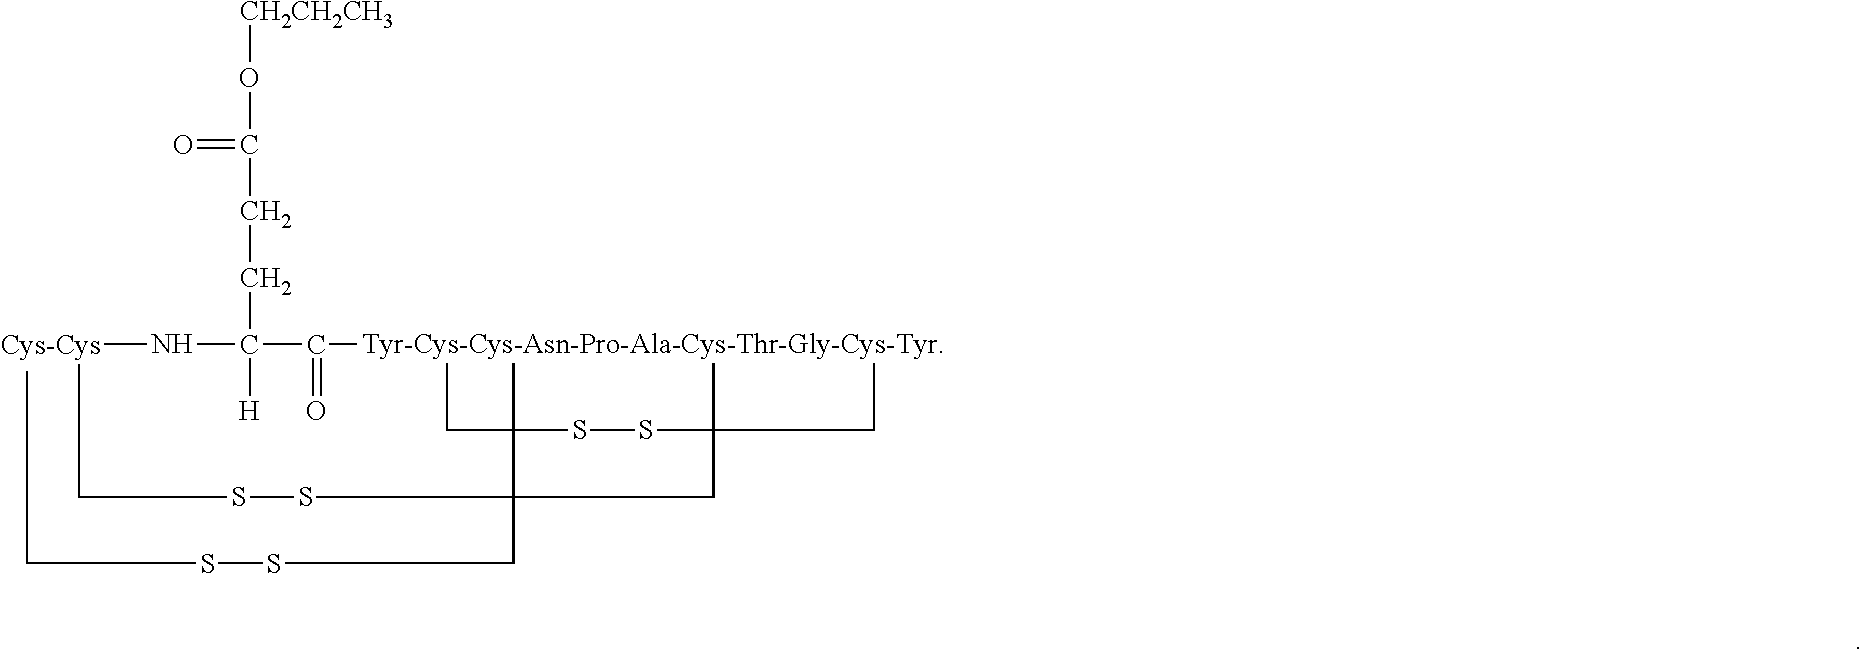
CCC1(C)C(SSCC)(CSSCC)CCC(C)(CC)SS1.[Tyr-Cys-Cys-Asn-Pro-Ala-Cys-Thr-Gly-Cys-Tyr]C(C(N[Cys-Cys])([H])CCC(O[CH2CH2CH3])=O)=O
